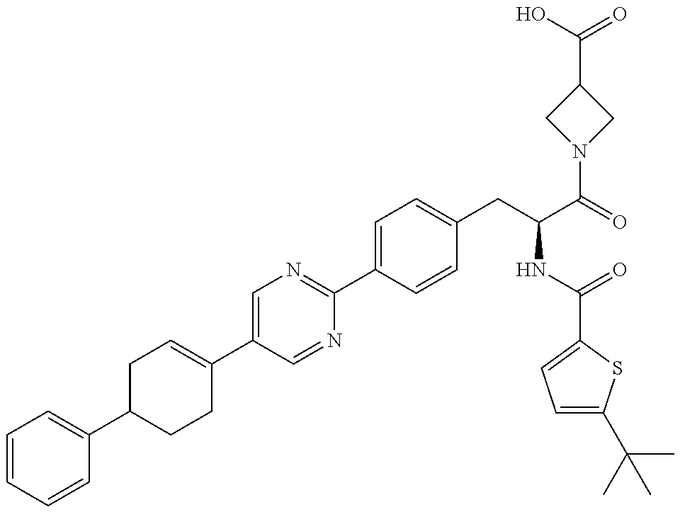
C1=CC=C(C2CCC(C3=CN=C(C4=CC=C(CC(NC(=O)C5=CC=C(C(C)(C)C)S5)C(N5CC(C(=O)O)C5)=O)C=C4)N=C3)=CC2)C=C1
